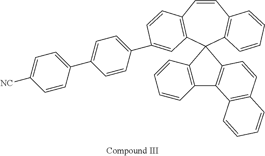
C1=CC2=C(C3(C4=C1C=CC=C4)C1=C(C=CC=C1)C1=C3C=CC3=C1C=CC=C3)C=C(C1=CC=C(C3=CC=C([NC])C=C3)C=C1)C=C2
